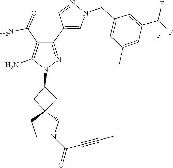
C12(CC(N3N=C(C4=CN(CC5=CC(C)=CC(C(F)(F)F)=C5)N=C4)C(C(N)=O)=C3N)C1)CCN(C(=O)C#CC)C2
